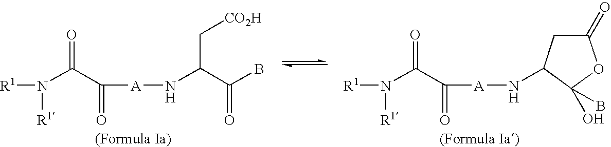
N(C(C([A]NC(C(B)=O)C[CO2H])=O)=O)([R1])[R1].N(C(C([A]NC1CC(=O)OC1(B)O)=O)=O)([R1])[R1]
